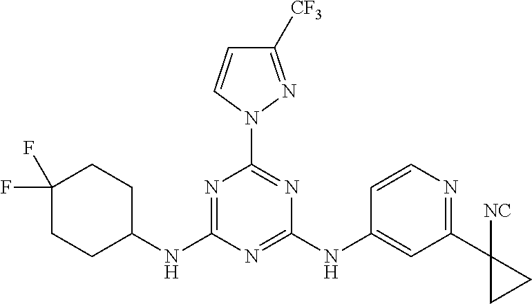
N1=C(NC2CCC(F)(F)CC2)N=C(NC2=CC(C3([NC])CC3)=NC=C2)N=C1N1C=CC([CF3])=N1
